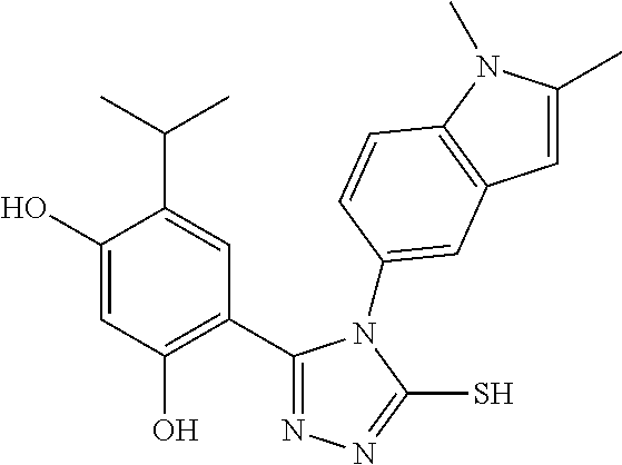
C1(C2=C(O)C=C(O)C(C(C)C)=C2)=NN=C(S)N1C1=CC2=C(N(C)C(C)=C2)C=C1
